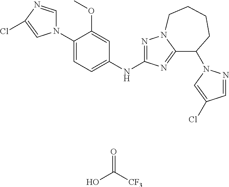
O=C([CF3])O.C1(N2C=NC(Cl)=C2)=CC=C(NC2=NN3C(=N2)C(N2N=CC(Cl)=C2)CCCC3)C=C1OC
